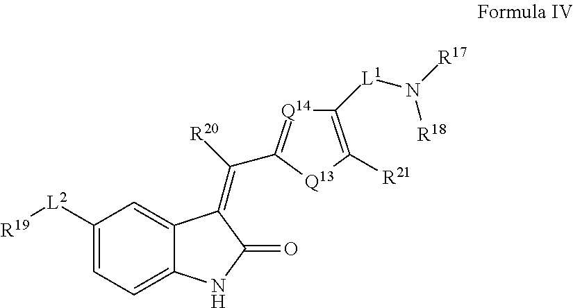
C1([L2][R19])=CC=C2C(=C1)C(=C([R20])C1=[Q14]C([L1]N([R17])[R18])=C([R21])[Q13]1)C(=O)N2
